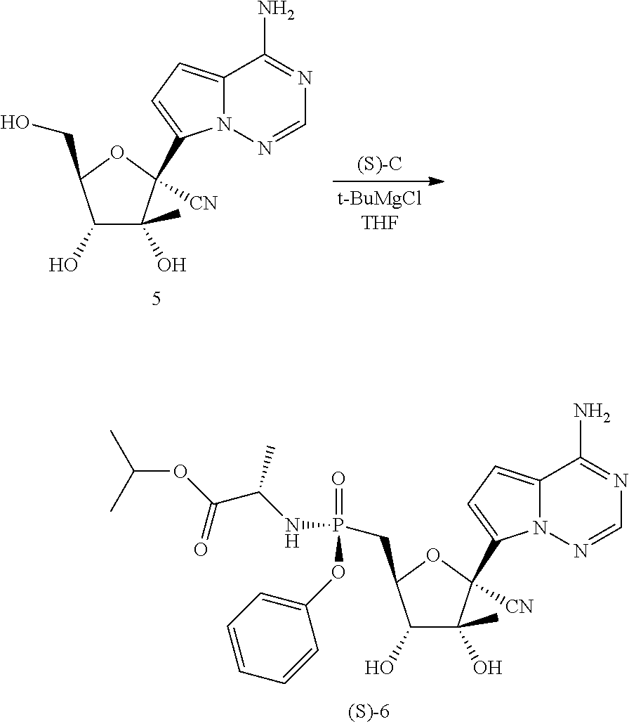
OC1C(O)(C)C(C2=CC=C3N2N=CN=C3N)([CN])OC1CO.OC1C(O)(C)C(C2=CC=C3N2N=CN=C3N)([CN])OC1CP(NC(C(OC(C)C)=O)C)(=O)OC1=CC=CC=C1
